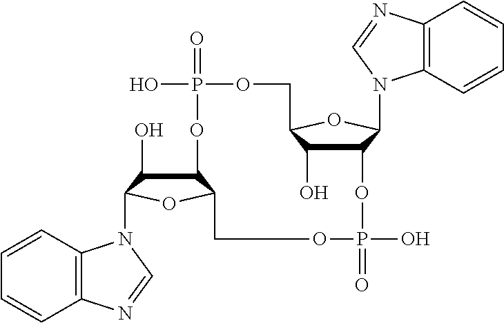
C12C(O)C(N3C4=C(C=CC=C4)N=C3)OC1COP(=O)(O)OC1C(O)C(OC1N1C3=C(C=CC=C3)N=C1)COP(=O)(O)O2
